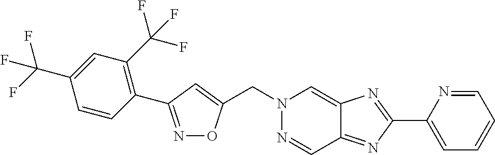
C(N1N=CC2=NC(C3=CC=CC=N3)=NC2=C1)C1=CC(C2=C(C(F)(F)F)C=C(C(F)(F)F)C=C2)=NO1
